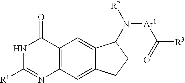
N1C([R1])=NC2=C(C1=O)C=C1C(=C2)CCC1N([R2])[Ar1]C(=O)[R3]
